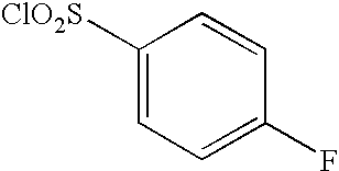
C1([ClO2S])=CC=C(F)C=C1
